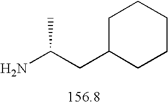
C1C(CC(N)C)CCCC1
